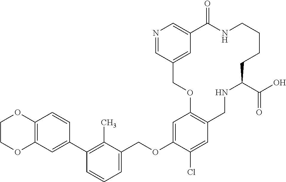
C12=C(C=C(C3=C(C)C(COC4=CC5=C(C=C4Cl)CNC(C(O)=O)CCCCNC(=O)C4=CN=CC(=C4)CO5)=CC=C3)C=C1)OCCO2
